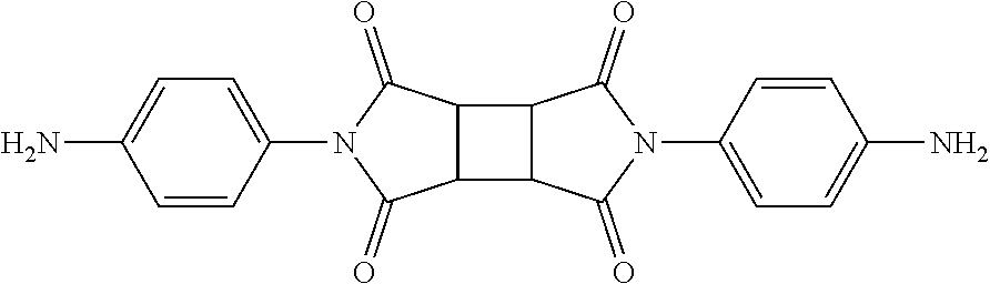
C1=C(N2C(=O)C3C(C2=O)C2C3C(=O)N(C3=CC=C(N)C=C3)C2=O)C=CC(N)=C1
